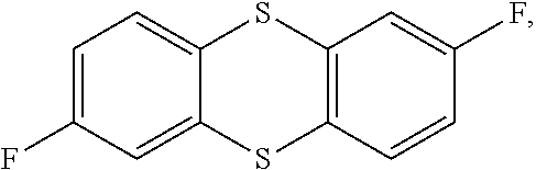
C1=C(F)C=C2C(=C1)SC1=C(S2)C=CC(F)=C1
